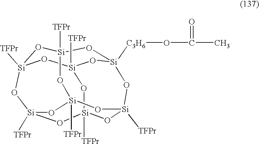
[Si]12([TFPr])O[Si]3([TFPr])O[Si]4([C3H6]OC(C)=O)O[Si]([TFPr])(O1)O[Si]1([TFPr])O[Si]([TFPr])(O[Si]([TFPr])(O3)O[Si]([TFPr])(O1)O2)O4
